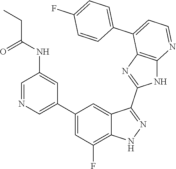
C1=NC=C(C2=CC(F)=C3C(=C2)C(C2=NC4=C(N2)N=CC=C4C2=CC=C(F)C=C2)=NN3)C=C1NC(=O)CC
